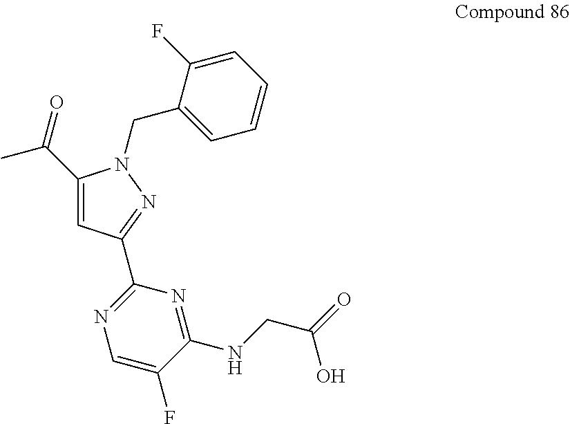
C(C1=CC(C2=NC=C(F)C(NCC(=O)O)=N2)=NN1CC1=CC=CC=C1F)(=O)C
